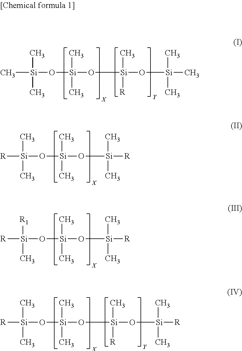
C[Si](C)(C)O[Si](C)(C)O[Si](C)([R])O[Si](C)(C)C.[R][Si](C)(C)O[Si](C)(C)O[Si](C)(C)[R].[R][Si]([R1])(C)O[Si](C)(C)O[Si](C)(C)[R].[R][Si](C)(C)O[Si](C)(C)O[Si](C)([R])O[Si](C)(C)[R]
